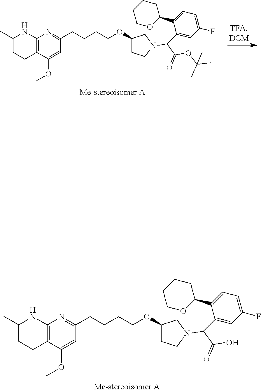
C12=C(C(OC)=CC(CCCCOC3CCN(C(C4=CC(F)=CC=C4C4CCCCO4)C(OC(C)(C)C)=O)C3)=N1)CCC(C)N2.C12=C(C(OC)=CC(CCCCOC3CCN(C(C4=CC(F)=CC=C4C4CCCCO4)C(O)=O)C3)=N1)CCC(C)N2
